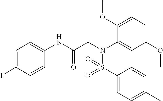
C1=C(I)C=CC(NC(CN(C2=CC(OC)=CC=C2OC)S(C2=CC=C(C)C=C2)(=O)=O)=O)=C1
